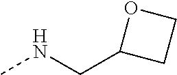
CNCC1CCO1
